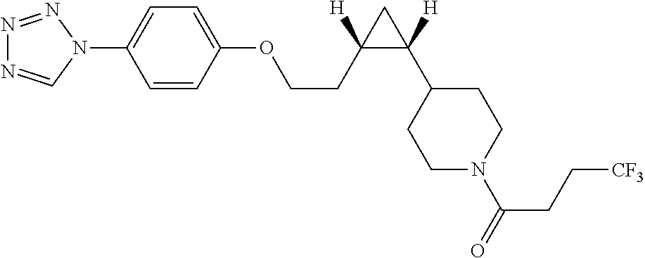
N1=NN(C2=CC=C(OCCC3([H])C(C4CCN(C(CC[CF3])=O)CC4)([H])C3)C=C2)C=N1
